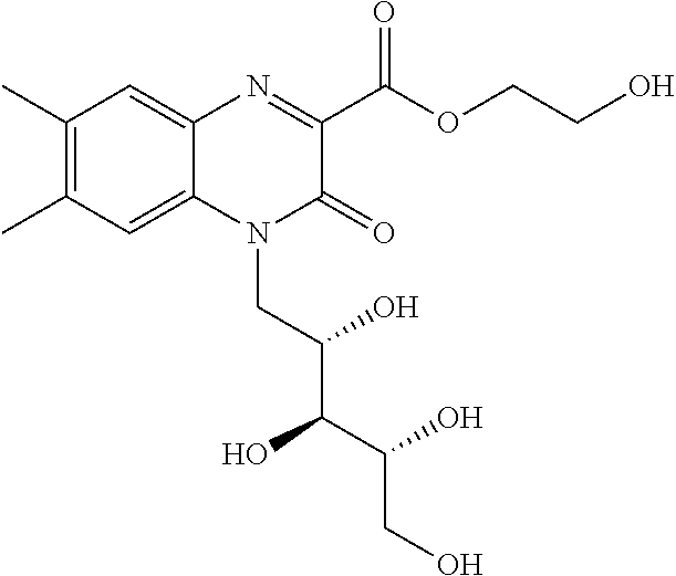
C1(C)=C(C)C=C2C(=C1)N=C(C(OCCO)=O)C(=O)N2CC(C(C(CO)O)O)O
